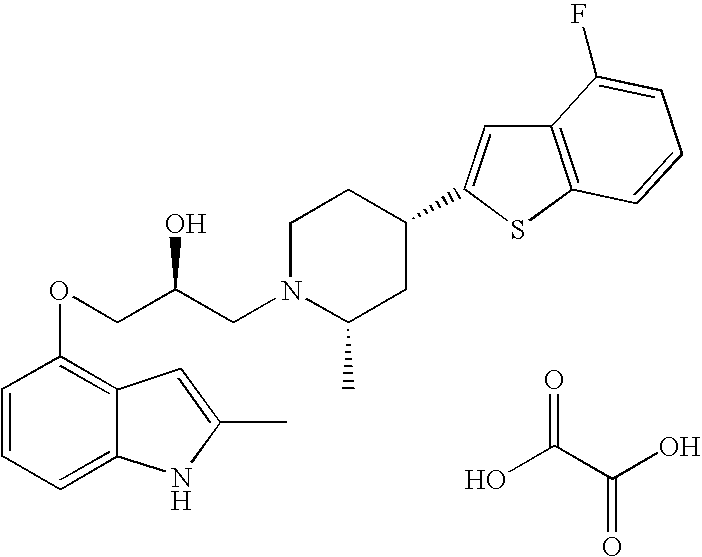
C1=CC=C2C(=C1OCC(CN1C(C)CC(C3=CC4=C(S3)C=CC=C4F)CC1)O)C=C(C)N2.OC(C(O)=O)=O
